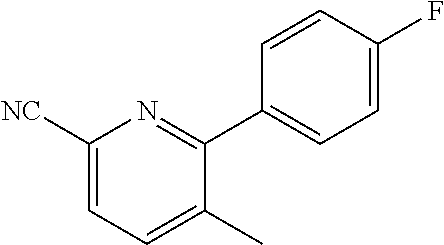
C1=CC(F)=CC=C1C1=NC([NC])=CC=C1C
